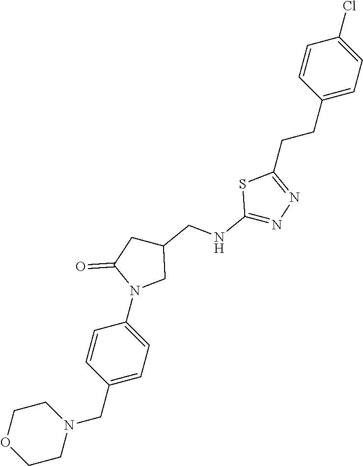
C1OCCN(CC2=CC=C(N3CC(CNC4=NN=C(CCC5=CC=C(Cl)C=C5)S4)CC3=O)C=C2)C1
